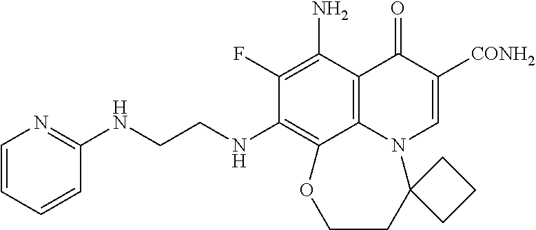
C1(F)=C(N)C2=C3C(=C1NCCNC1=NC=CC=C1)OCCC1(N3C=C([CONH2])C2=O)CCC1
